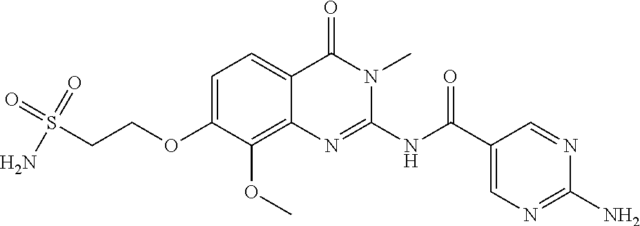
C1=C(OCCS(N)(=O)=O)C(OC)=C2C(=C1)C(=O)N(C)C(NC(C1=CN=C(N)N=C1)=O)=N2
